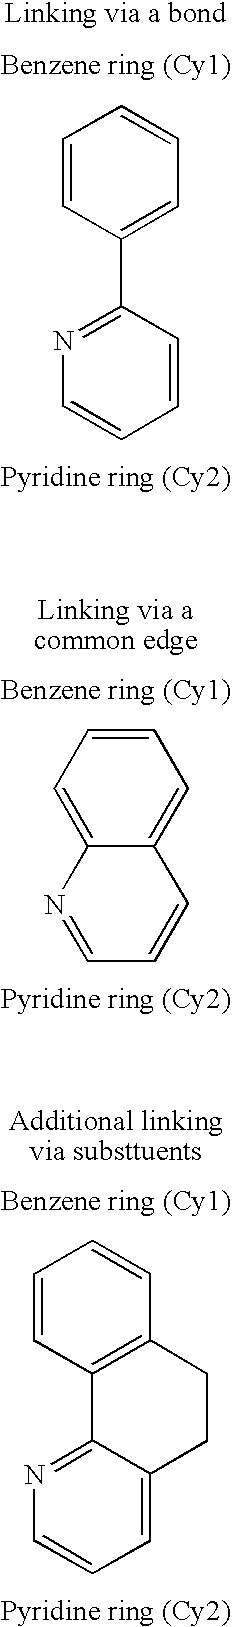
C1=CC(C2=NC=CC=C2)=CC=C1.C12=CC=CC=C1C=CC=N2.C12=C(CCC3=CC=CN=C13)C=CC=C2
